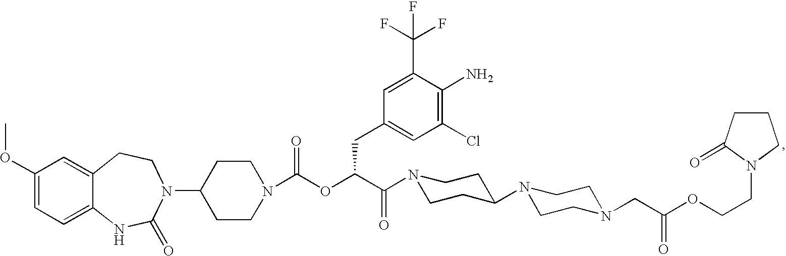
C1(OC)=CC=C2C(=C1)CCN(C1CCN(C(OC(C(=O)N3CCC(N4CCN(CC(OCCN5C(=O)CCC5)=O)CC4)CC3)CC3=CC(Cl)=C(N)C(C(F)(F)F)=C3)=O)CC1)C(=O)N2
